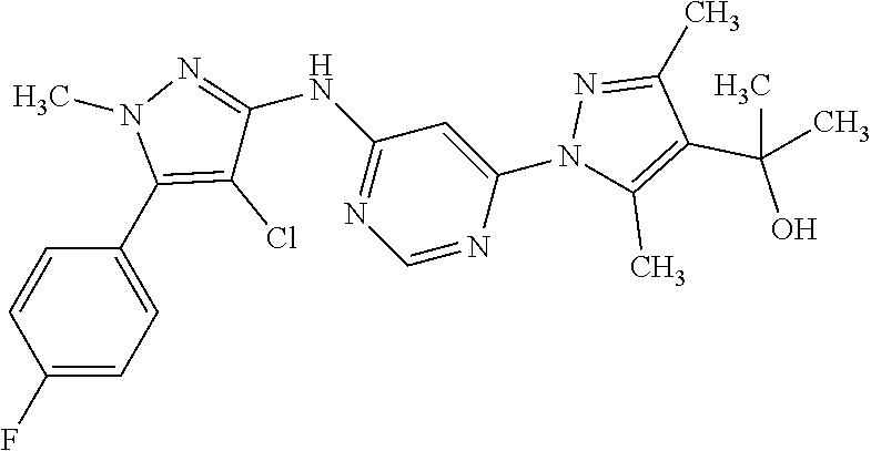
C1=CC(F)=CC=C1C1=C(Cl)C(NC2=NC=NC(N3C(C)=C(C(C)(O)C)C(C)=N3)=C2)=NN1C
